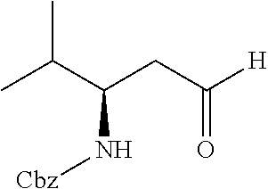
CC(C(CC([H])=O)N[Cbz])C
